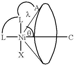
[L][Ni]([L])(C)([X])(C)C
